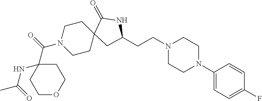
C1(N2CCN(CCC3CC4(CCN(C(C5(NC(=O)C)CCOCC5)=O)CC4)C(=O)N3)CC2)=CC=C(F)C=C1
